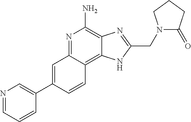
C1=C(C2=CN=CC=C2)C=CC2=C3C(=C(N)N=C12)N=C(CN1C(=O)CCC1)N3
